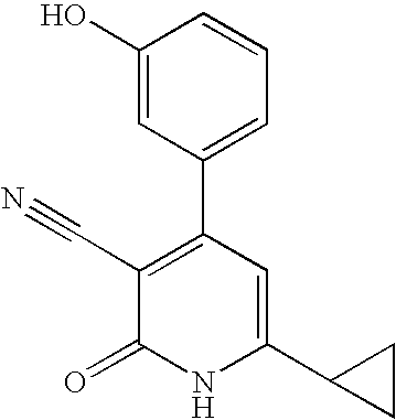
C1(O)=CC(C2=C(C#N)C(=O)NC(C3CC3)=C2)=CC=C1
